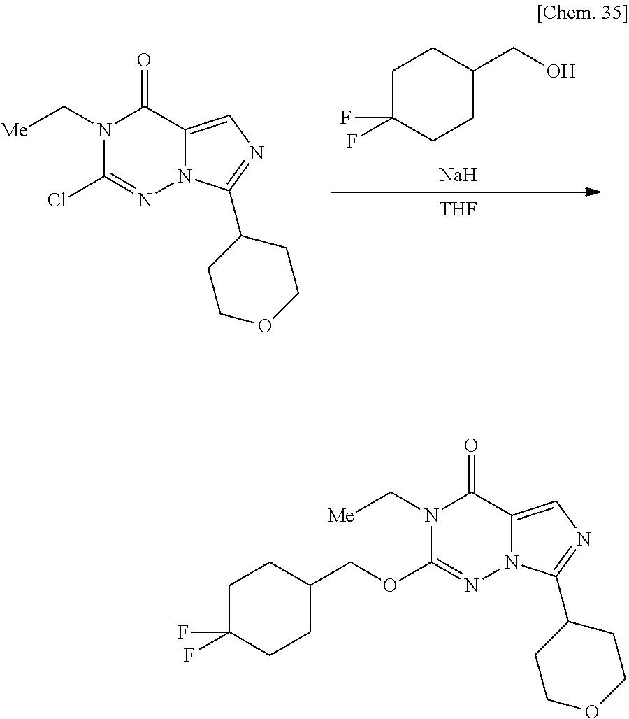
[Na].C1C(F)(F)CCC(CO)C1.[THF].N1(C[Me])C(Cl)=NN2C(=CN=C2C2CCOCC2)C1=O.N1(C[Me])C(OCC2CCC(F)(F)CC2)=NN2C(=CN=C2C2CCOCC2)C1=O
